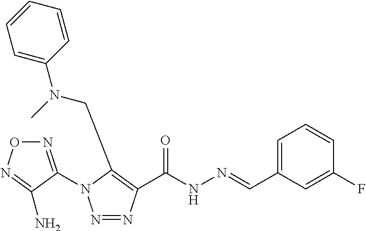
N1=C(N2N=NC(C(NN=CC3=CC=CC(F)=C3)=O)=C2CN(C2=CC=CC=C2)C)C(N)=NO1
